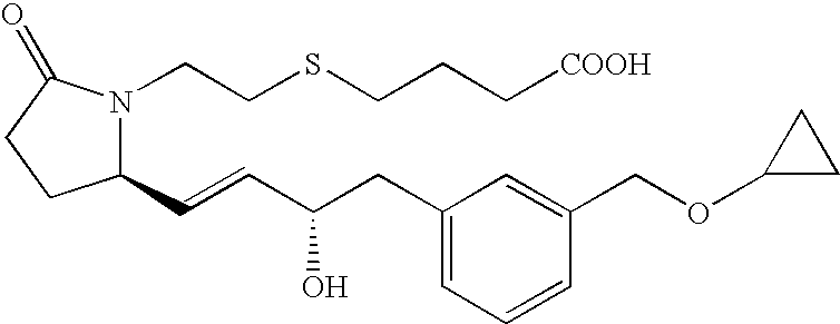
C1(C=CC(CC2=CC=CC(COC3CC3)=C2)O)N(CCSCCC[COOH])C(=O)CC1
